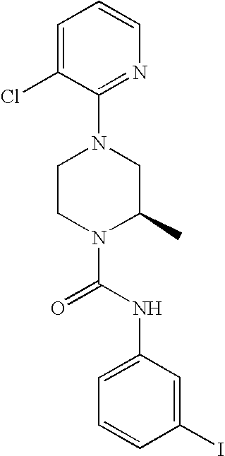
N1(C(NC2=CC=CC(I)=C2)=O)C(C)CN(C2=NC=CC=C2Cl)CC1
